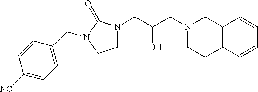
C12=C(C=CC=C1)CCN(CC(CN1CCN(CC3=CC=C([NC])C=C3)C1=O)O)C2
